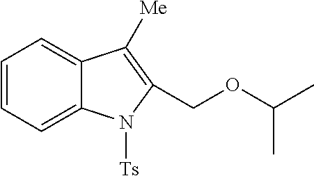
C12=CC=CC=C1N([Ts])C(COC(C)C)=C2[Me]
